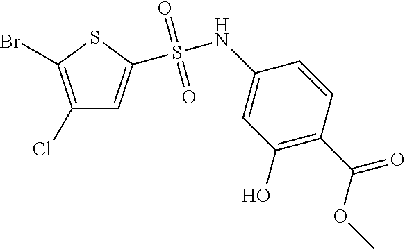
C1(Cl)=C(Br)SC(S(NC2=CC(O)=C(C(OC)=O)C=C2)(=O)=O)=C1
